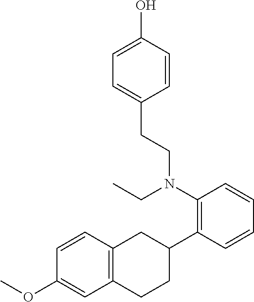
C1=C(O)C=CC(CCN(C2=C(C3CC4=C(CC3)C=C(OC)C=C4)C=CC=C2)CC)=C1
